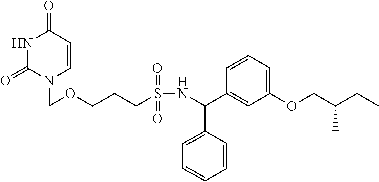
N1C(=O)N(COCCCS(NC(C2=CC(OCC(CC)C)=CC=C2)C2=CC=CC=C2)(=O)=O)C=CC1=O
